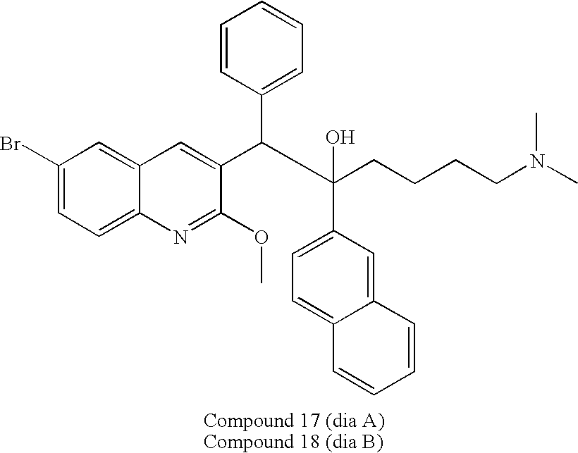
C1(Br)=CC=C2C(=C1)C=C(C(C(CCCCN(C)C)(O)C1=CC=C3C(=C1)C=CC=C3)C1=CC=CC=C1)C(OC)=N2
